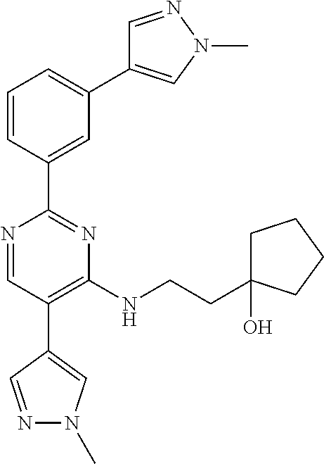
N1=CC(C2=CN(C)N=C2)=C(NCCC2(O)CCCC2)N=C1C1=CC(C2=CN(C)N=C2)=CC=C1
